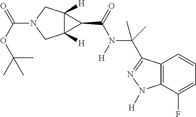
C(OC(C)(C)C)(=O)N1CC2([H])C([H])(C1)C2C(=O)N([H])C(C)(C)C1=NN([H])C2=C1C=CC=C2F
